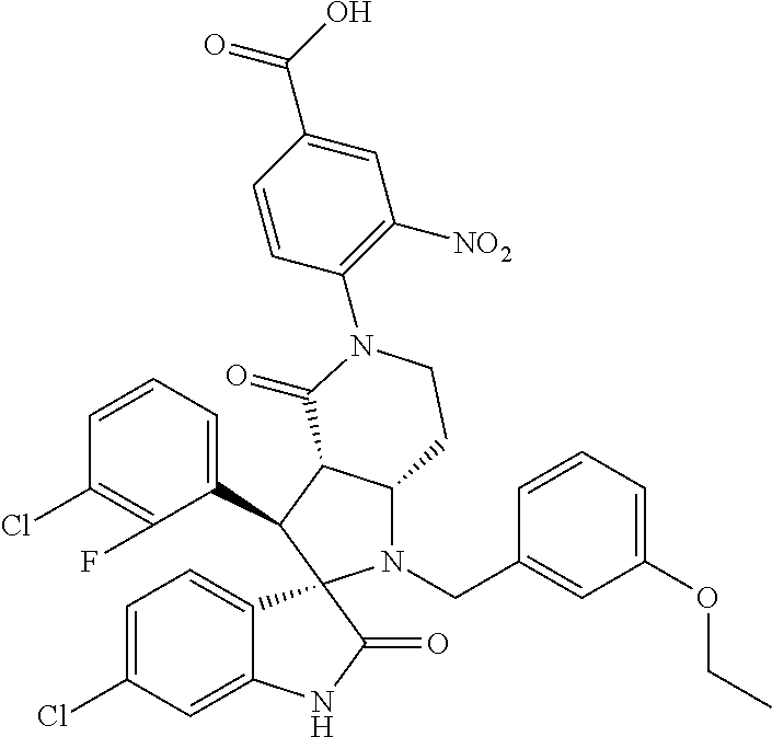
C1(C2C3C(N(CC4=CC(OCC)=CC=C4)C24C2=CC=C(Cl)C=C2NC4=O)CCN(C2=C([NO2])C=C(C(O)=O)C=C2)C3=O)=CC=CC(Cl)=C1F
